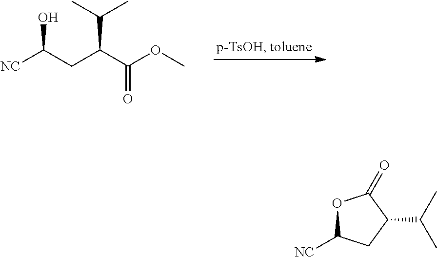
[NC]C(CC(C(OC)=O)C(C)C)O.O1C([NC])CC(C(C)C)C1=O
